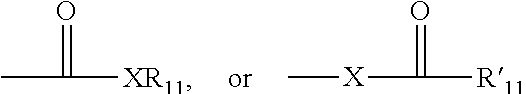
CC([XR11])=O.[X](C([R11])=O)C
